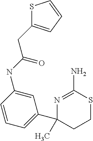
S1C(CC(NC2=CC(C3(C)N=C(N)SCC3)=CC=C2)=O)=CC=C1
